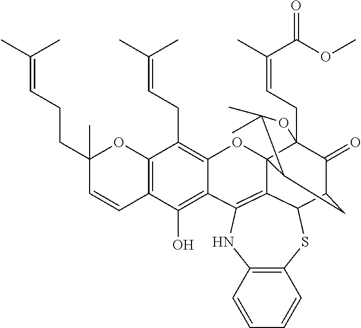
C12=C(C=CC(CCC=C(C)C)(C)O1)C(O)=C1C(=C2CC=C(C)C)OC23C4(CC=C(C)C(OC)=O)C(=O)C(CC2C(C)(C)O4)C2SC4=C(NC1=C32)C=CC=C4
